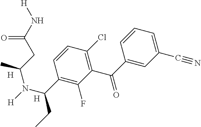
C1(C#N)=CC=CC(C(=O)C2=C(Cl)C=CC(C(N([H])C(CC(N[H])=O)C)CC)=C2F)=C1.[H].[H]
